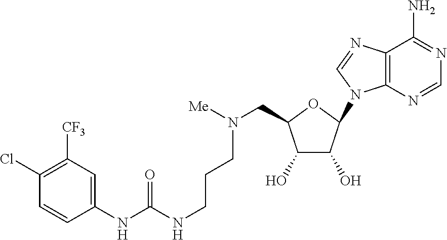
C1(NC(NCCCN([Me])CC2C(O)C(O)C(N3C4=C(C(N)=NC=N4)N=C3)O2)=O)=CC([CF3])=C(Cl)C=C1
